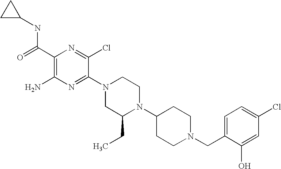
C1(C(=O)NC2CC2)=C(N)N=C(N2CC(CC)N(C3CCN(CC4=CC=C(Cl)C=C4O)CC3)CC2)C(Cl)=N1
